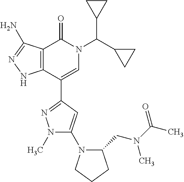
C12=C(C(C3=NN(C)C(N4CCCC4CN(C(C)=O)C)=C3)=CN(C(C3CC3)C3CC3)C1=O)NN=C2N
